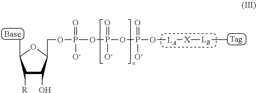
C1(O)C(COP(OP(OP(O[LA][X][LB]C)(=O)[O-])(=O)[O-])(=O)[O-])OC(C)C1[R]
